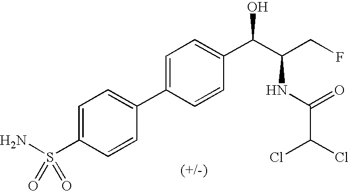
C1=C(C2=CC=C(C(C(CF)NC(C(Cl)Cl)=O)O)C=C2)C=CC(S(N)(=O)=O)=C1
